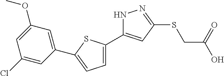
C1(C2=CC=C(C3=CC(OC)=CC(Cl)=C3)S2)=CC(SCC(O)=O)=NN1
